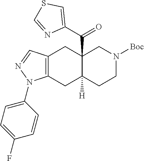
C12=C(CC3([H])C(C(C4=CSC=N4)=O)(C1)CN([Boc])CC3)N(C1=CC=C(F)C=C1)N=C2
